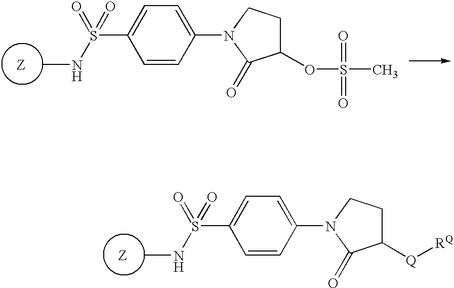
C1=CC(N2C(=O)C([Q][RQ])CC2)=CC=C1S(NC)(=O)=O.C1=CC(N2C(=O)C(OS(=O)(=O)C)CC2)=CC=C1S(NC)(=O)=O
